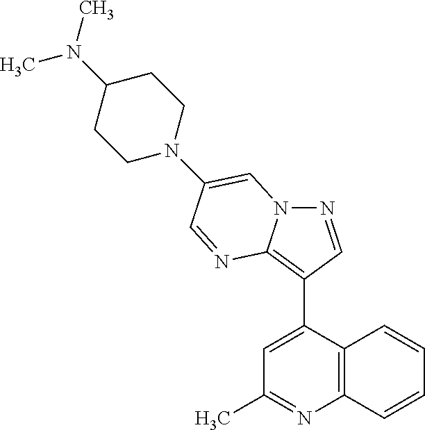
N1=CC(C2=CC(C)=NC3=C2C=CC=C3)=C2N1C=C(N1CCC(N(C)C)CC1)C=N2
